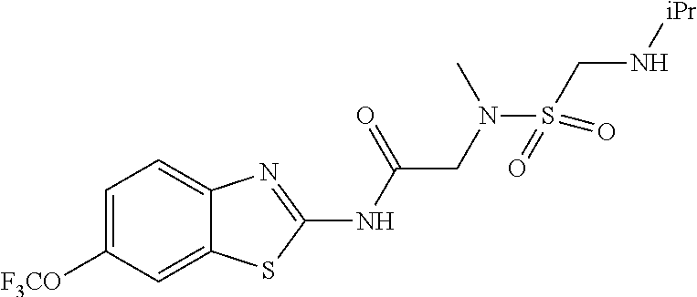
C1=C([F3CO])C=C2C(=C1)N=C(NC(CN(C)S(CN[iPr])(=O)=O)=O)S2
